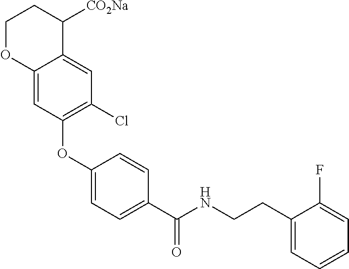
C12=CC(OC3=CC=C(C(NCCC4=CC=CC=C4F)=O)C=C3)=C(Cl)C=C1C([CO2Na])CCO2
